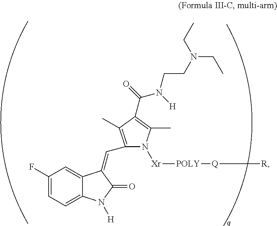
C1(F)=CC=C2C(=C1)C(=CC1=C(C)C(C(=O)N([H])CCN(CC)CC)=C(C)N1[Xr][POLY][Q][R])C(=O)N2[H]
